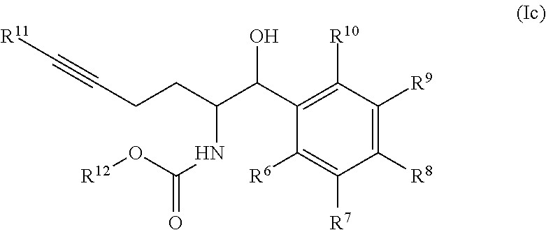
C1([R8])=C([R9])C([R10])=C(C(C(NC(O[R12])=O)CCC#C[R11])O)C([R6])=C1[R7]
